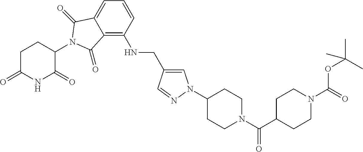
C1C(=O)NC(=O)C(N2C(=O)C3=CC=CC(NCC4=CN(C5CCN(C(=O)C6CCN(C(OC(C)(C)C)=O)CC6)CC5)N=C4)=C3C2=O)C1
